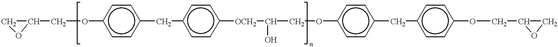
O(c1ccc(Cc2ccc([OCH2]C(COc3ccc(Cc4ccc(OCC5CO5)cc4)cc3)O)cc2)cc1)CC1CO1
